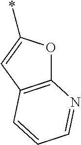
C12=C(C=C(*)O1)C=CC=N2
